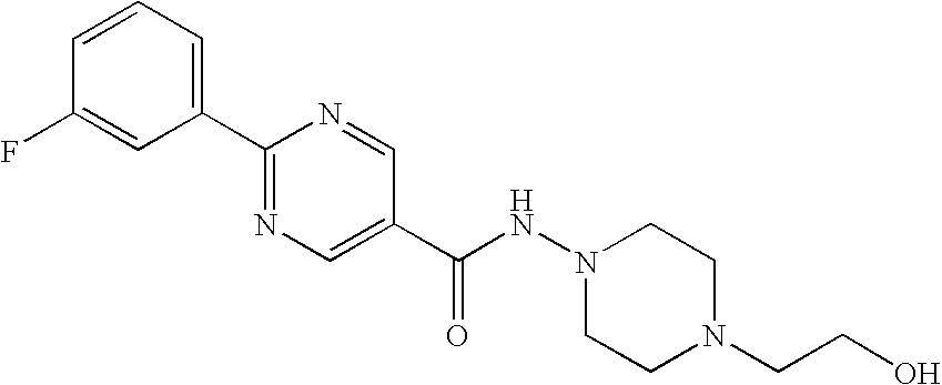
C1(C2=NC=C(C(NN3CCN(CCO)CC3)=O)C=N2)=CC=CC(F)=C1
